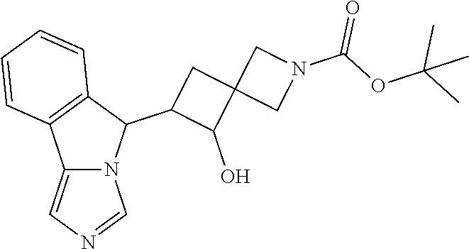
C12=CN=CN1C(C1C(O)C3(C1)CN(C(OC(C)(C)C)=O)C3)C1=C2C=CC=C1
